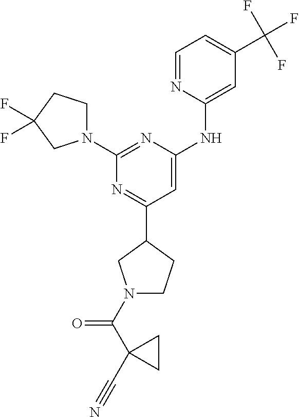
N1=C(C2CN(C(C3(C#N)CC3)=O)CC2)C=C(NC2=CC(C(F)(F)F)=CC=N2)N=C1N1CCC(F)(F)C1
